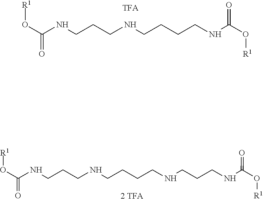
[R1]OC(=O)NCCCNCCCCNC(O[R1])=O.C(NCCCCNCCCNC(O[R1])=O)CCNC(O[R1])=O
